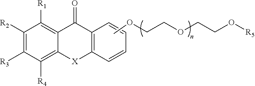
C1([R3])=C([R2])C([R1])=C2C(=C1[R4])[X]C1=C(C2=O)C=CC=C1.COCCOCCO[R5]
